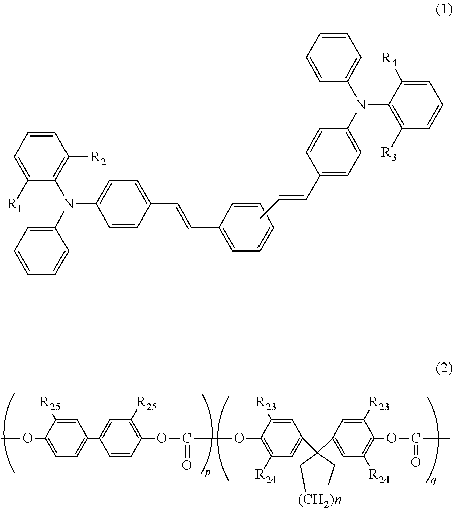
C1=CC=C([R1])C(N(C2=CC=CC=C2)C2=CC=C(C=CC3=CC=CC=C3)C=C2)=C1[R2].CC=CC1=CC=C(N(C2=CC=CC=C2)C2=C([R3])C=CC=C2[R4])C=C1.C1=C([R25])C(OC)=CC=C1C1=CC([R25])=C(OC(=O)OC2=C([R24])C=C(C(C3=CC([R24])=C(OC(C)=O)C([R23])=C3)(C[(CH2)n])CC)C=C2[R23])C=C1
